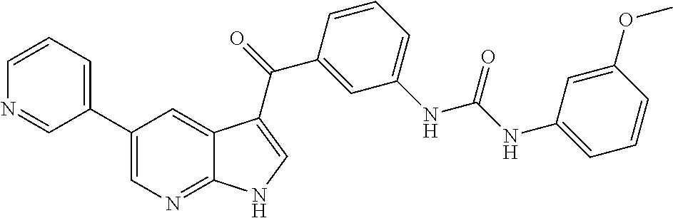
C1(C2=CC=CN=C2)=CN=C2C(=C1)C(C(=O)C1=CC(NC(NC3=CC=CC(OC)=C3)=O)=CC=C1)=CN2
